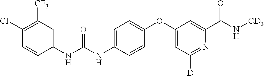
C1(Cl)=C([CF3])C=C(NC(NC2=CC=C(OC3=CC([D])=NC(C(=O)N[CD3])=C3)C=C2)=O)C=C1
